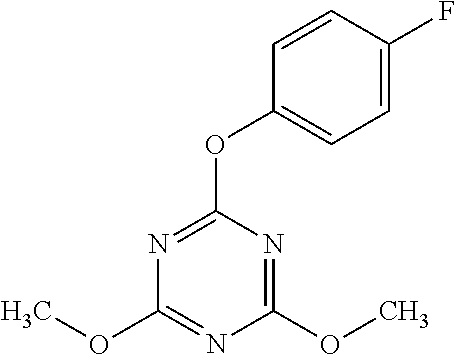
C1=C(F)C=CC(OC2=NC(OC)=NC(OC)=N2)=C1
